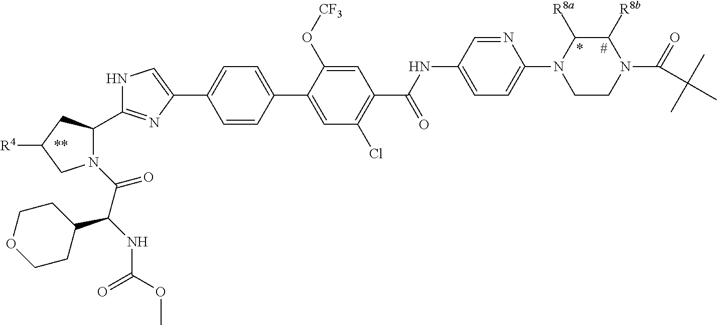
C1([R8b])C([R8a])N(C2=CC=C(NC(=O)C3=C(Cl)C=C(C4=CC=C(C5=CNC(C6N(C(=O)C(C7CCOCC7)NC(=O)OC)CC([R4])C6)=N5)C=C4)C(O[CF3])=C3)C=N2)CCN1C(=O)C(C)(C)C
